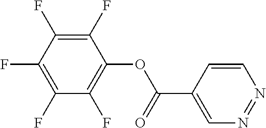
C1(F)=C(F)C(OC(C2=CN=NC=C2)=O)=C(F)C(F)=C1F
